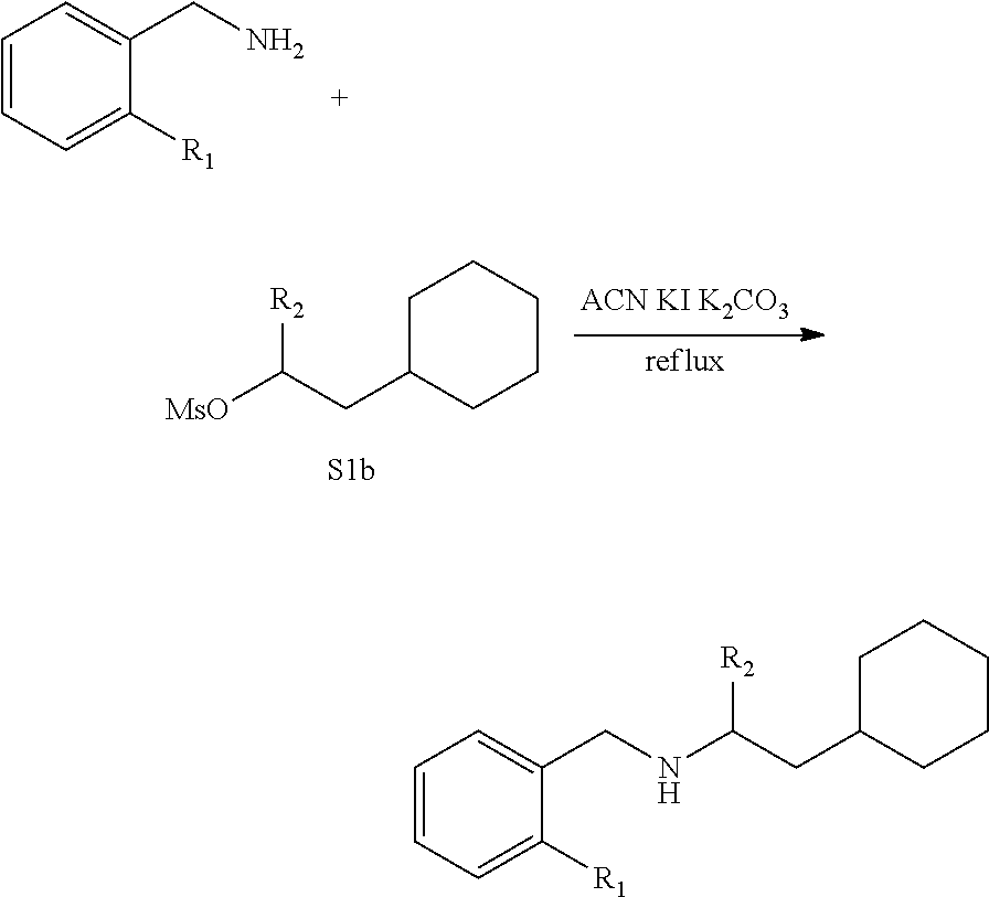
C1=CC=C([R1])C(CN)=C1.C1C(CC([MsO])[R2])CCCC1.C1C(CC(NCC2=CC=CC=C2[R1])[R2])CCCC1
